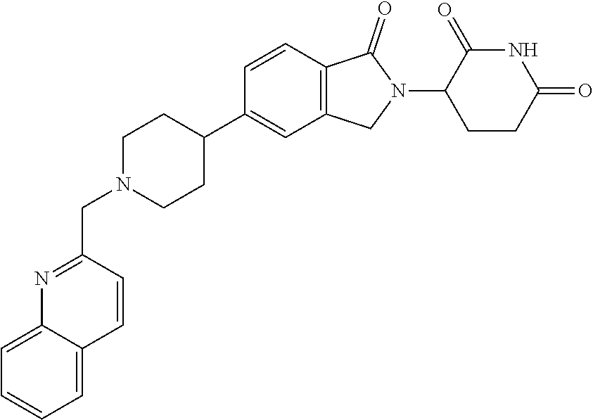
C1N(CC2=NC3=CC=CC=C3C=C2)CCC(C2=CC3=C(C=C2)C(=O)N(C2CCC(=O)NC2=O)C3)C1
